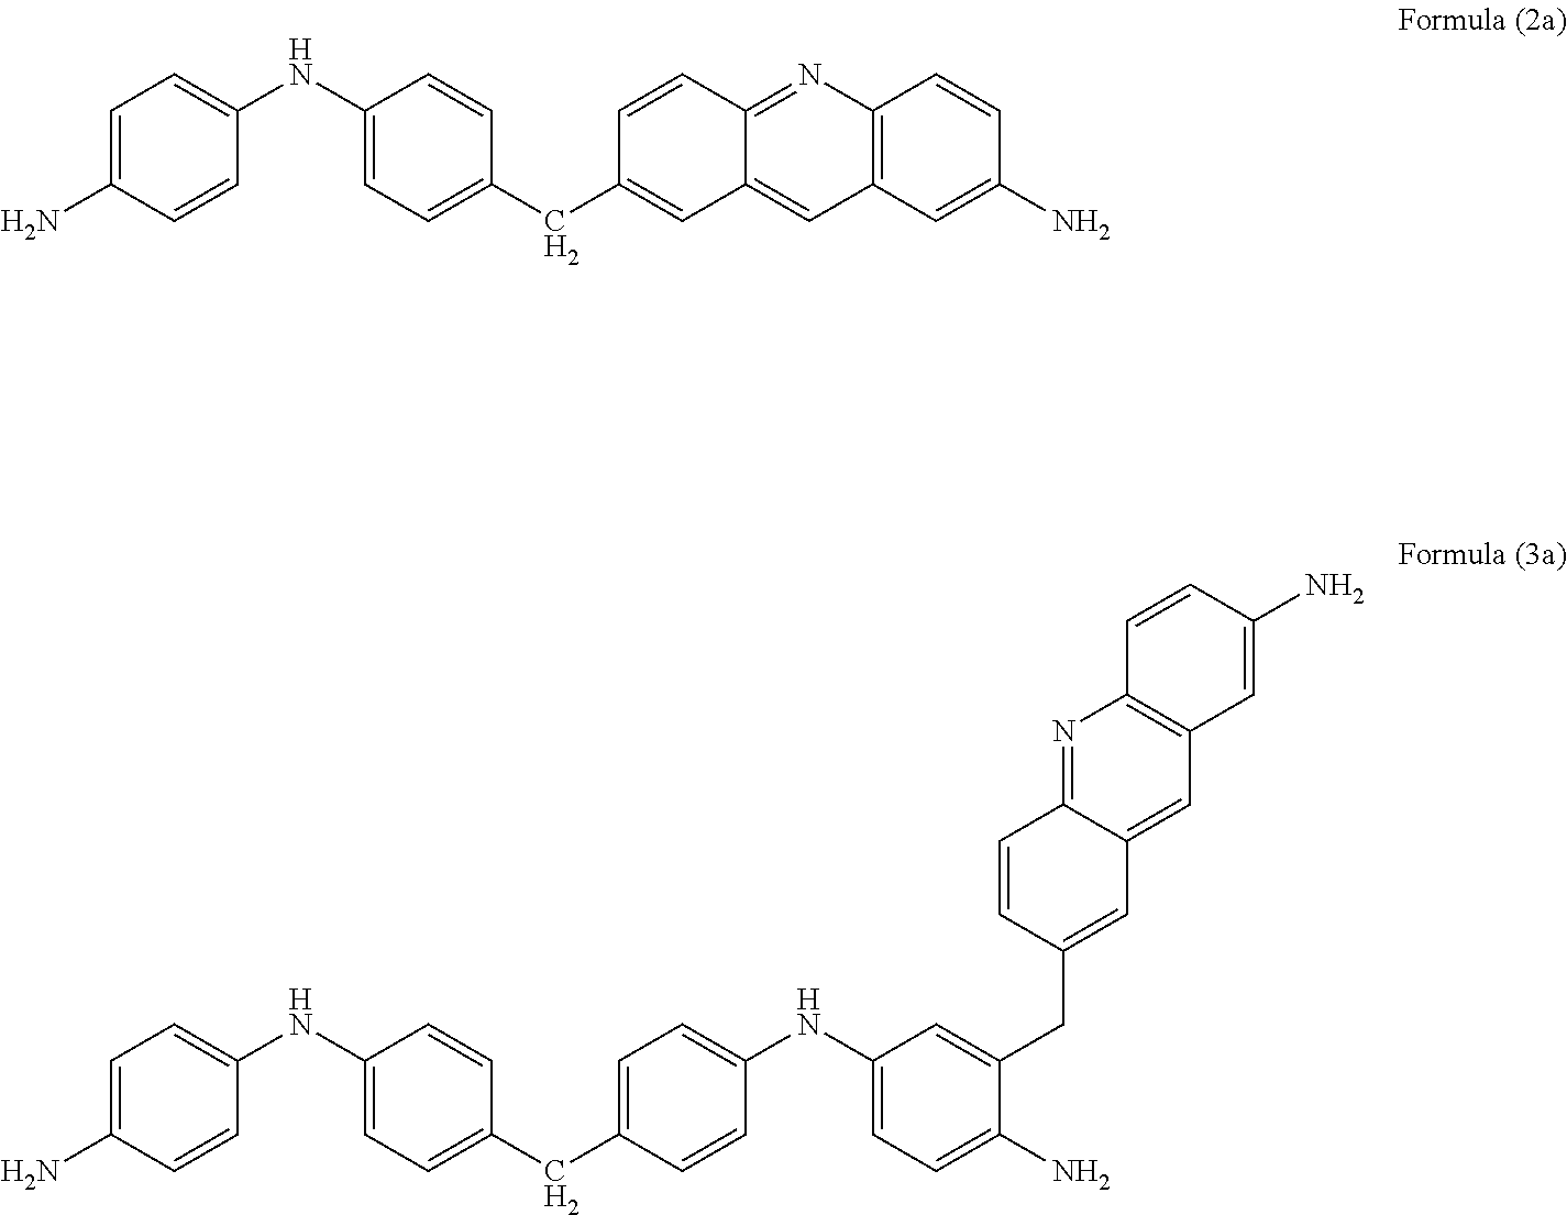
C1=C(N)C=CC(NC2=CC=C(CC3=CC=C(NC4=CC=C(N)C(CC5=CC6=CC7=C(N=C6C=C5)C=CC(N)=C7)=C4)C=C3)C=C2)=C1.C1=C(N)C=CC(NC2=CC=C(CC3=CC4=CC5=C(N=C4C=C3)C=CC(N)=C5)C=C2)=C1
